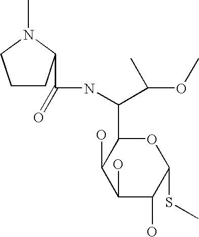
C1CC(C(NC(C2C(O)C(O)C(O)C(SC)O2)C(C)OC)=O)N(C)C1
